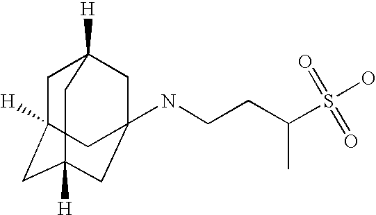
C1C2([H])CC3([H])CC(NCCC(S(O)(=O)=O)C)(CC1([H])C3)C2
